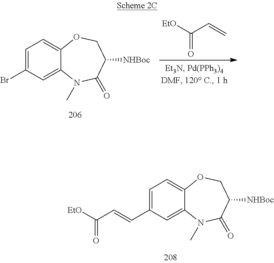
C1(Br)=CC=C2OCC([NHBoc])C(=O)N(C)C2=C1.C=CC([EtO])=O.C1(C=CC([EtO])=O)=CC=C2OCC([NHBoc])C(=O)N(C)C2=C1
